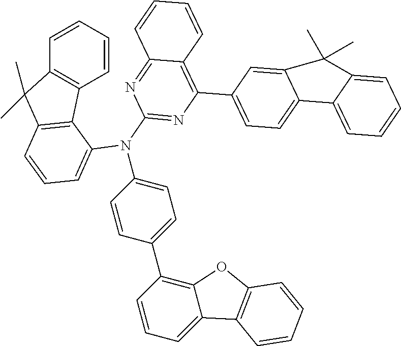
C1=CC=CC2=C1C1=C(C2(C)C)C=CC=C1N(C1=CC=C(C2=C3C(=CC=C2)C2=C(O3)C=CC=C2)C=C1)C1=NC(C2=CC=C3C(=C2)C(C)(C)C2=CC=CC=C32)=C2C(=N1)C=CC=C2
